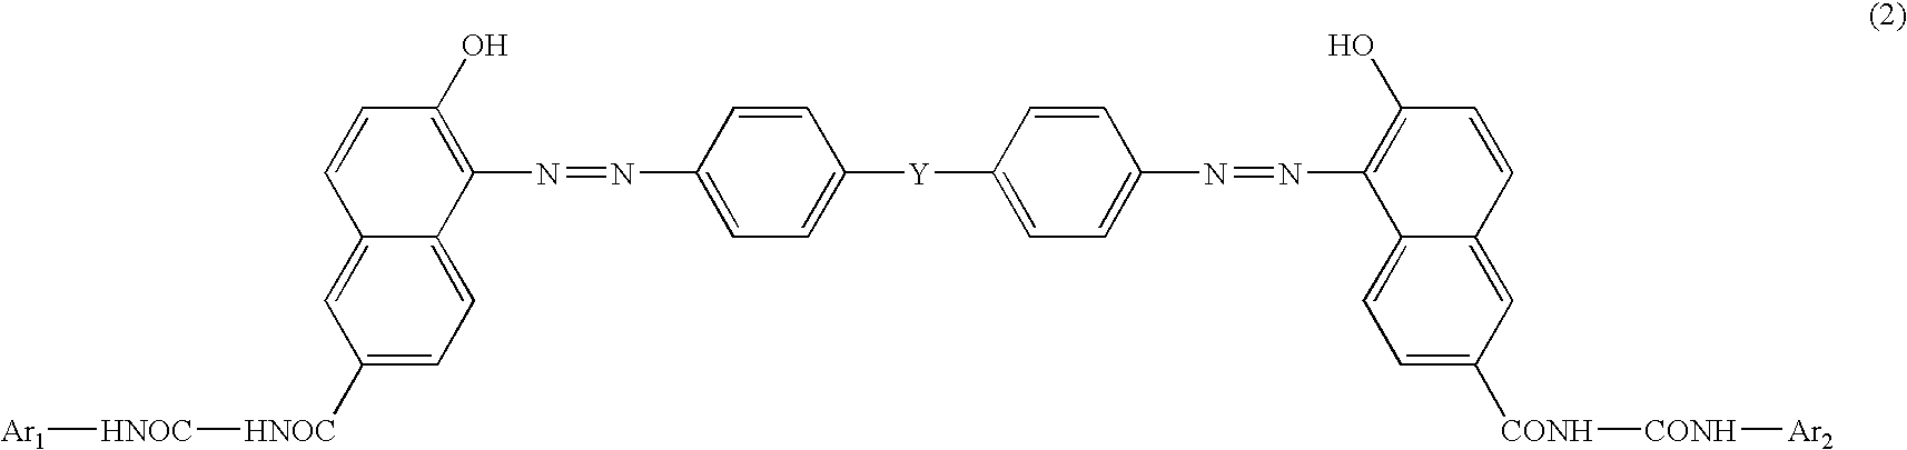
C12=CC([HNOC][HNOC][Ar1])=CC=C1C(N=NC1=CC=C([Y]C3=CC=C(N=NC4=C(O)C=CC5=CC([CONH][CONH][Ar2])=CC=C45)C=C3)C=C1)=C(O)C=C2
